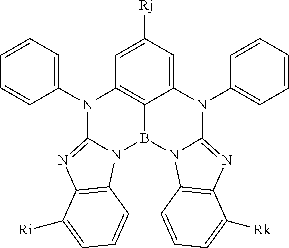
C12=CC([Rj])=CC3=C1B(N1C(=NC4=C1C=CC=C4[Rk])N2C1=CC=CC=C1)N1C(=NC2=C1C=CC=C2[Ri])N3C1=CC=CC=C1
